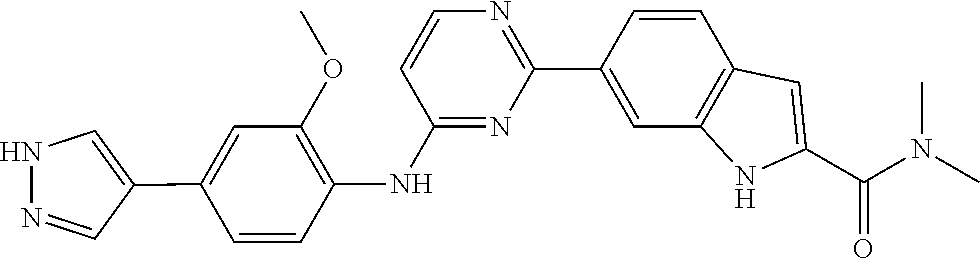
N(C)(C(C1=CC2=C(C=C(C3=NC=CC(NC4=C(OC)C=C(C5=CNN=C5)C=C4)=N3)C=C2)N1)=O)C
